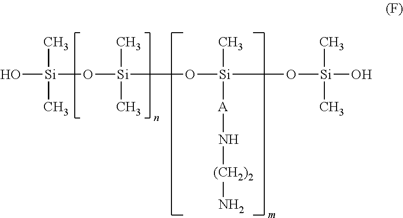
O[Si](O[Si](O[Si](O[Si](O)(C)C)(C)[A]N[(CH2)2]N)(C)C)(C)C
